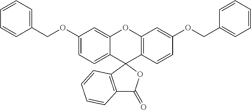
C1(OCC2=CC=CC=C2)=CC=C2C(=C1)OC1=C(C=CC(OCC3=CC=CC=C3)=C1)C21OC(=O)C2=C1C=CC=C2
